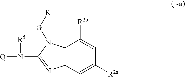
C12=C(C=C([R2a])C=C1[R2b])N=C(N([Q])[R5])N2[G][R1]
